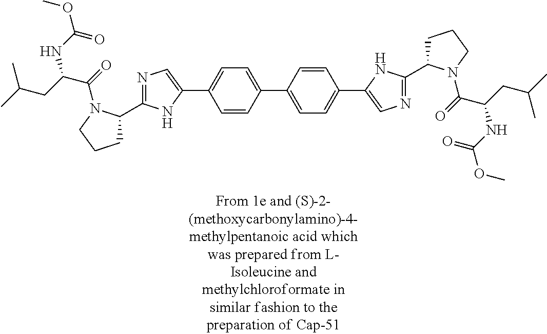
N1=C(C2CCCN2C(=O)C(NC(=O)OC)CC(C)C)NC(C2=CC=C(C3=CC=C(C4=CN=C(C5CCCN5C(=O)C(NC(=O)OC)CC(C)C)N4)C=C3)C=C2)=C1
